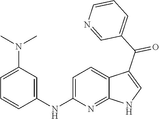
C1=C(NC2=CC(N(C)C)=CC=C2)N=C2C(=C1)C(C(C1=CC=CN=C1)=O)=CN2
